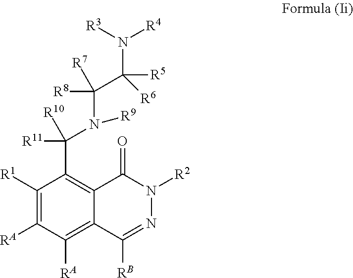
C1([R1])=C([RA])C([RA])=C2C(=C1C(N(C(C([R5])([R6])N([R3])[R4])([R7])[R8])[R9])([R11])[R10])C(=O)N([R2])N=C2[RB]
